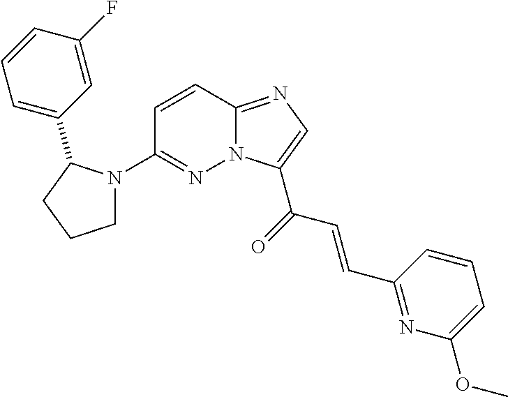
N12C(=NC=C1C(=O)C=CC1=NC(OC)=CC=C1)C=CC(N1CCCC1C1=CC=CC(F)=C1)=N2
